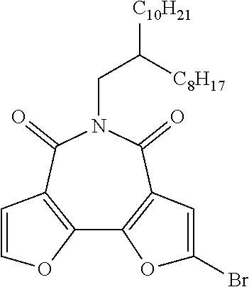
C12=C(C(=O)N(CC([C10H21])[C8H17])C(=O)C3=C1OC(Br)=C3)C=CO2
